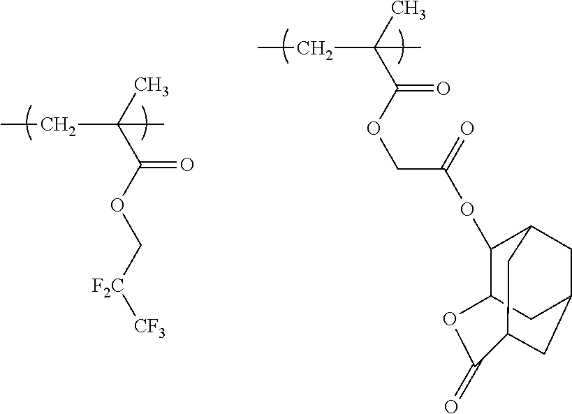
CC(C(OC[F2C][CF3])=O)(C)CC.CC(C(OCC(OC1C2OC(=O)C3CC(CC1C3)C2)=O)=O)(C)CC
